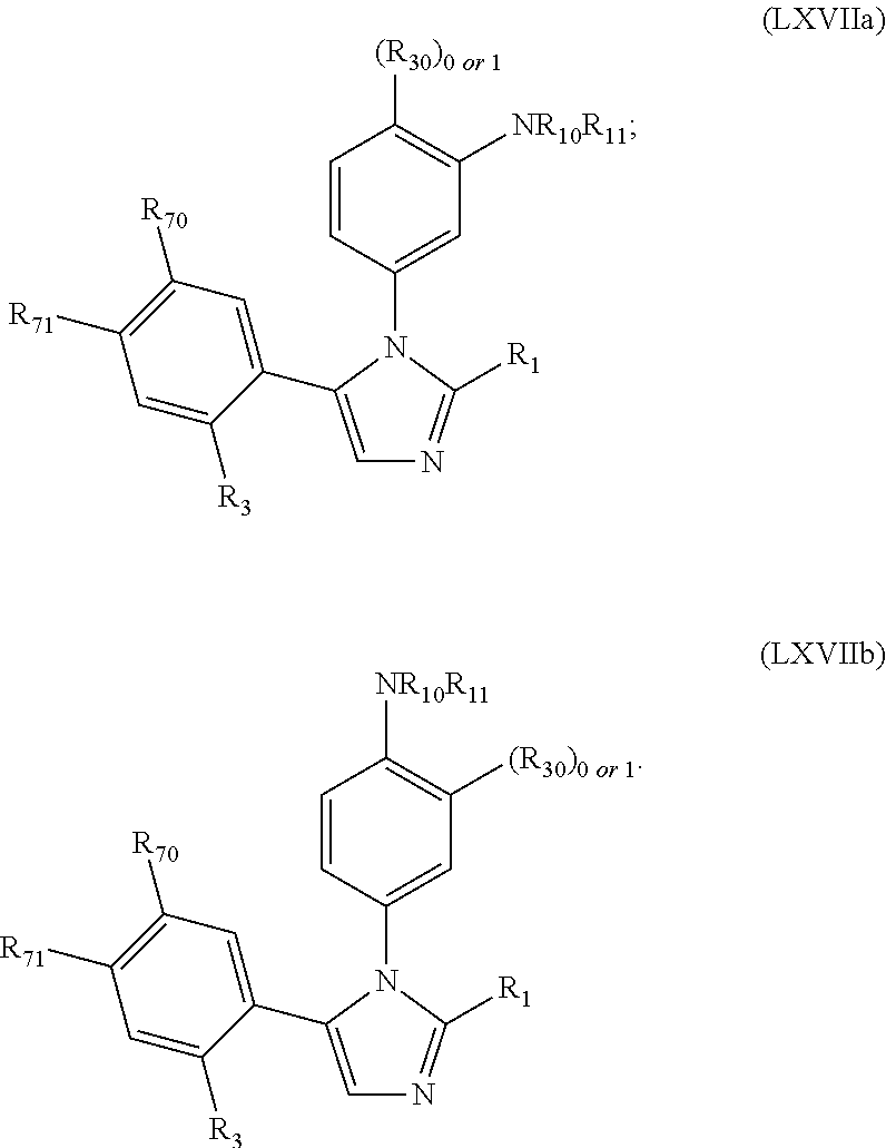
C1([R70])=C([R71])C=C([R3])C(C2=CN=C([R1])N2C2=CC([NR10R11])=C([(R30)0 or 1])C=C2)=C1.C1([R70])=C([R71])C=C([R3])C(C2=CN=C([R1])N2C2=CC([(R30)0 or 1])=C([NR10R11])C=C2)=C1
